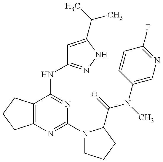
C12=C(C(NC3=NNC(C(C)C)=C3)=NC(N3CCCC3C(=O)N(C3=CN=C(F)C=C3)C)=N1)CCC2
